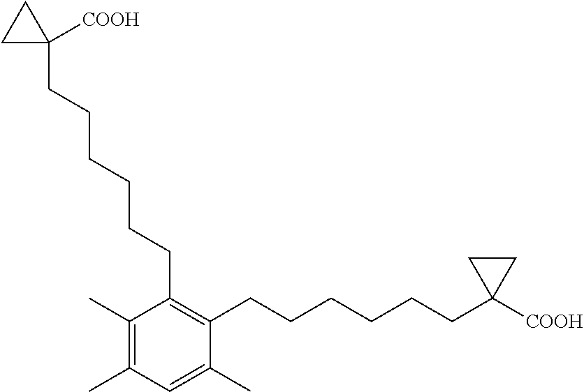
C1(C)=C(C)C=C(C)C(CCCCCCC2([COOH])CC2)=C1CCCCCCC1([COOH])CC1
